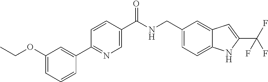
C1(CNC(C2=CN=C(C3=CC(OCC)=CC=C3)C=C2)=O)=CC=C2C(=C1)C=C(C(F)(F)F)N2
